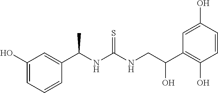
C1(C(NC(NCC(C2=C(O)C=CC(O)=C2)O)=S)C)=CC(O)=CC=C1
